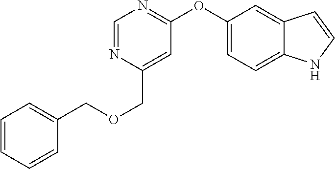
C1=CC=CC(COCC2=CC(OC3=CC=C4C(=C3)C=CN4)=NC=N2)=C1
